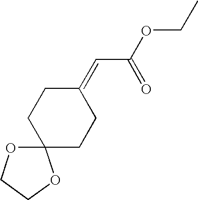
C12(OCCO1)CCC(=CC(=O)OCC)CC2
